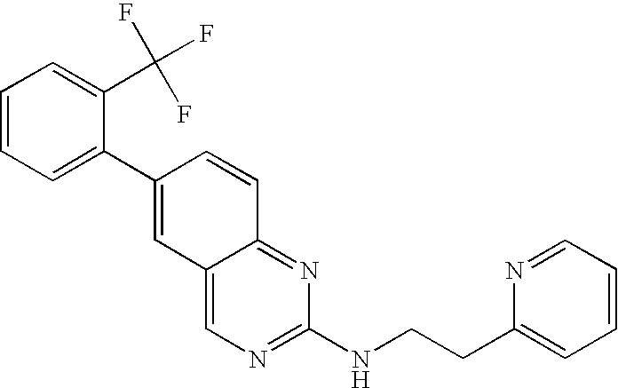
C1=CC=C(C2=CC3=CN=C(NCCC4=CC=CC=N4)N=C3C=C2)C(C(F)(F)F)=C1
